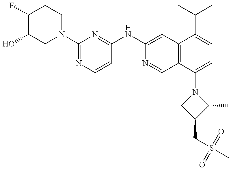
C1(F)C(O)CN(C2=NC=CC(NC3=CC4=C(C=N3)C(N3CC(CS(C)(=O)=O)C3C)=CC=C4C(C)C)=N2)CC1
